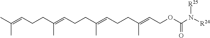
CC(=CCCC(=CCCC(=CCCC(=CCOC(=O)N([R24])[R25])C)C)C)C
